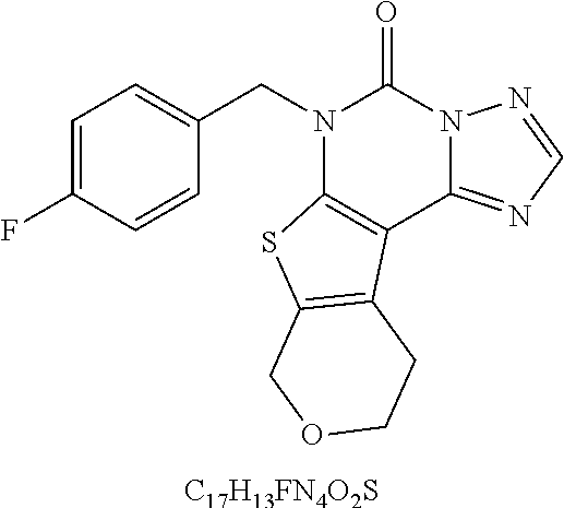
C1=C(F)C=CC(CN2C3=C(C4=NC=NN4C2=O)C2=C(S3)COCC2)=C1.[C17H13FN4O2S]
